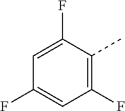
C1=C(F)C(C)=C(F)C=C1F
